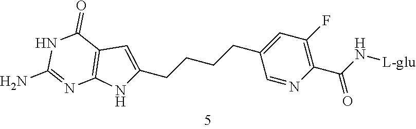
C1=C(CCCCC2=CC(F)=C(C(N[L-glu])=O)N=C2)NC2=C1C(=O)NC(N)=N2
